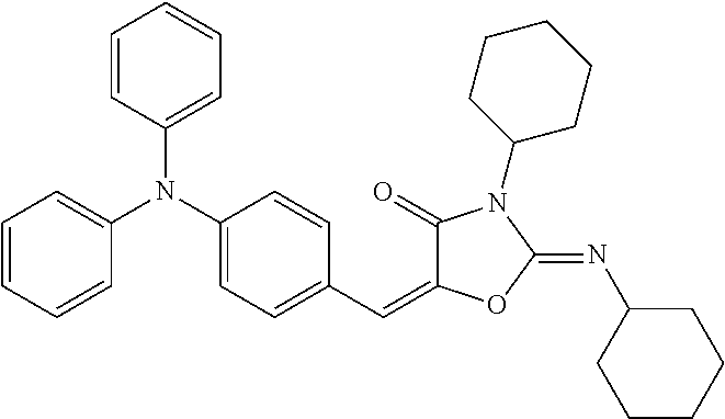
C1=CC=CC(N(C2=CC=C(C=C3C(=O)N(C4CCCCC4)C(=NC4CCCCC4)O3)C=C2)C2=CC=CC=C2)=C1
